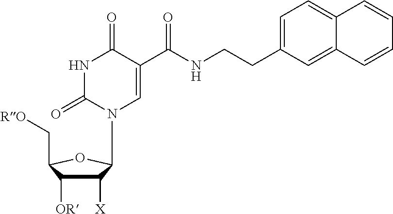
N1C(=O)N(C2C([X])C([OR])C(C[RO])O2)C=C(C(NCCC2=CC=C3C(=C2)C=CC=C3)=O)C1=O
